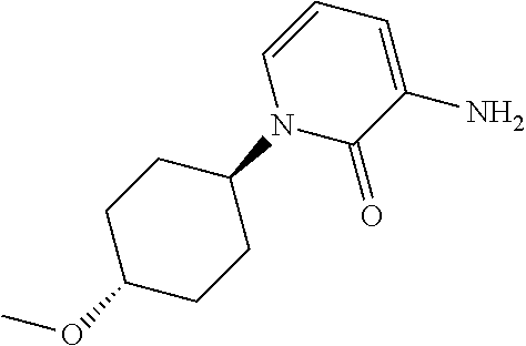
N1(C2CCC(OC)CC2)C(=O)C(N)=CC=C1
